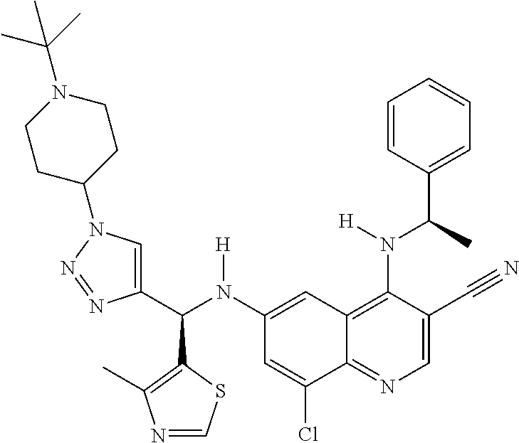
C1(N(C(C2=CN(C3CCN(C(C)(C)C)CC3)N=N2)C2=C(C)N=CS2)[H])=CC2=C(N([H])C(C3=CC=CC=C3)C)C(C#N)=CN=C2C(Cl)=C1
